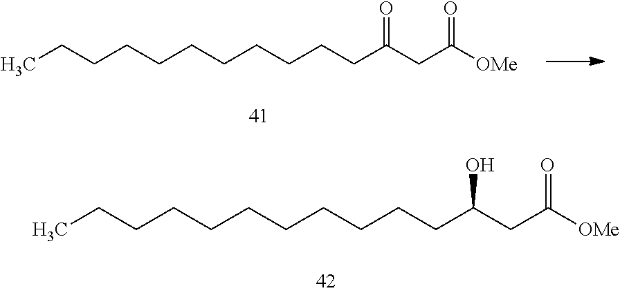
CCCCCCCCCCCC(CC([OMe])=O)=O.CCCCCCCCCCCC(CC([OMe])=O)O
